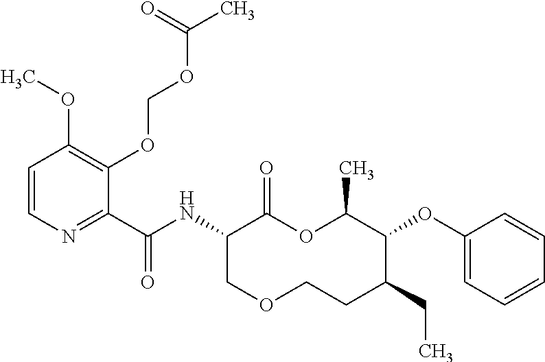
C1(C(NC2C(=O)OC(C)C(OC3=CC=CC=C3)C(CC)CCOC2)=O)=NC=CC(OC)=C1OCOC(C)=O
